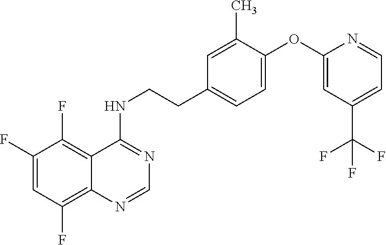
C1(F)=CC(F)=C2C(=C1F)C(NCCC1=CC=C(OC3=CC(C(F)(F)F)=CC=N3)C(C)=C1)=NC=N2
